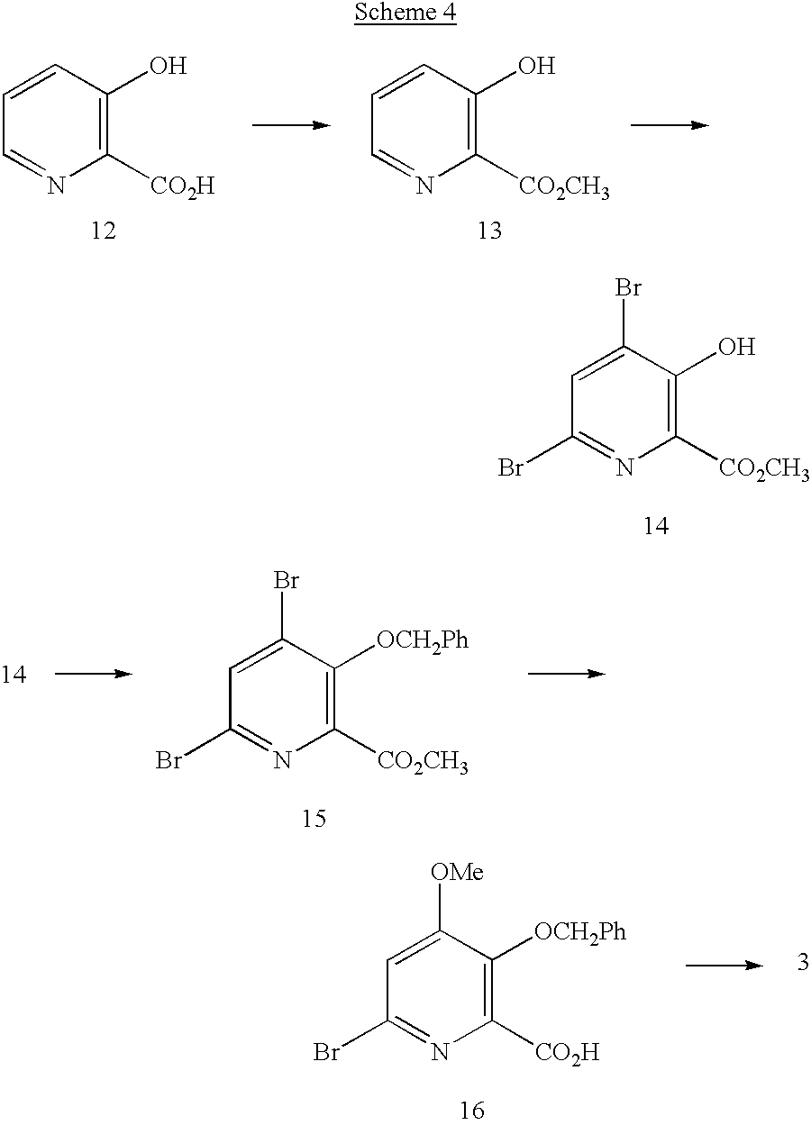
C1([CO2H])=C(O)C=CC=N1.C1([CO2CH3])=C(O)C=CC=N1.C1([CO2CH3])=C(O)C(Br)=CC(Br)=N1.C1([CO2CH3])=C([OCH2Ph])C(Br)=CC(Br)=N1.C1([CO2H])=C([OCH2Ph])C([OMe])=CC(Br)=N1
